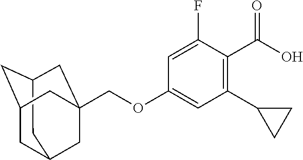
C12CC3CC(C1)CC(COC1=CC(C4CC4)=C(C(O)=O)C(F)=C1)(C3)C2
